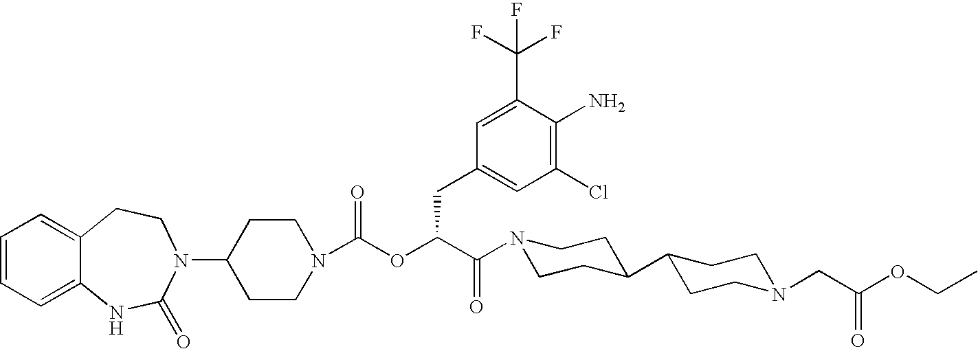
C1(N2C(=O)NC3=CC=CC=C3CC2)CCN(C(OC(C(N2CCC(C3CCN(CC(=O)OCC)CC3)CC2)=O)CC2=CC(Cl)=C(N)C(C(F)(F)F)=C2)=O)CC1
